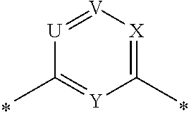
[U]1=[V][X]=C(C)[Y]=C1C
